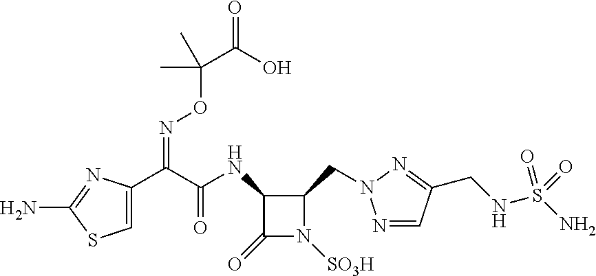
C1(C(C(NC2C(CN3N=CC(CNS(N)(=O)=O)=N3)N([SO3H])C2=O)=O)=NOC(C)(C(O)=O)C)=CSC(N)=N1
